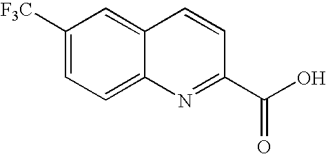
C1([F3C])=CC=C2C(=C1)C=CC(C(O)=O)=N2
